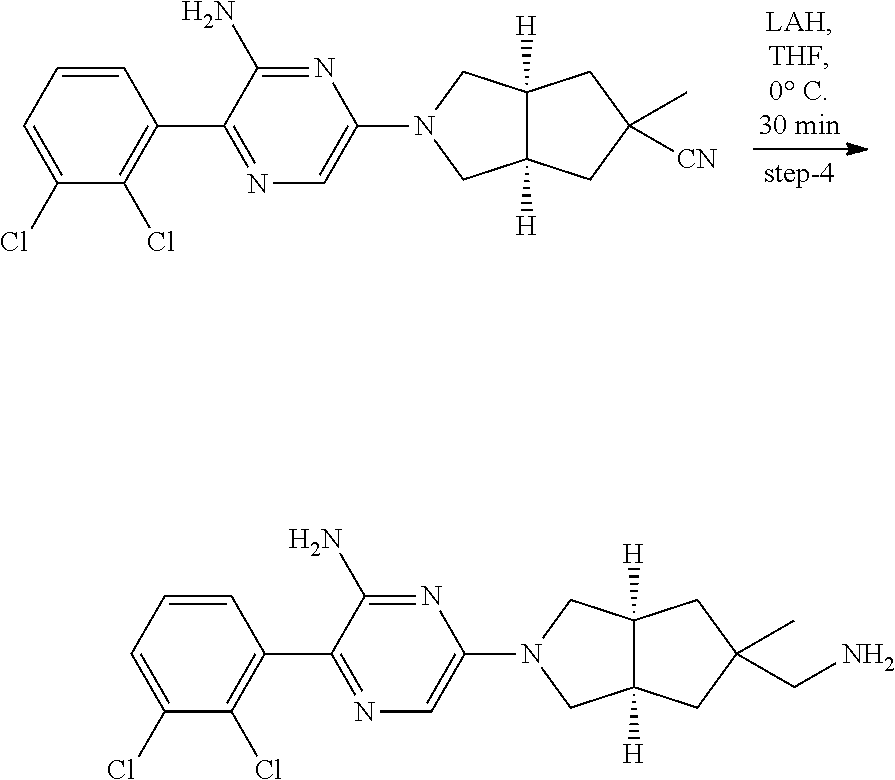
C12([H])C([H])(CC([CN])(C)C1)CN(C1=CN=C(C3=C(Cl)C(Cl)=CC=C3)C(N)=N1)C2.C12([H])C([H])(CC(CN)(C)C1)CN(C1=CN=C(C3=C(Cl)C(Cl)=CC=C3)C(N)=N1)C2
